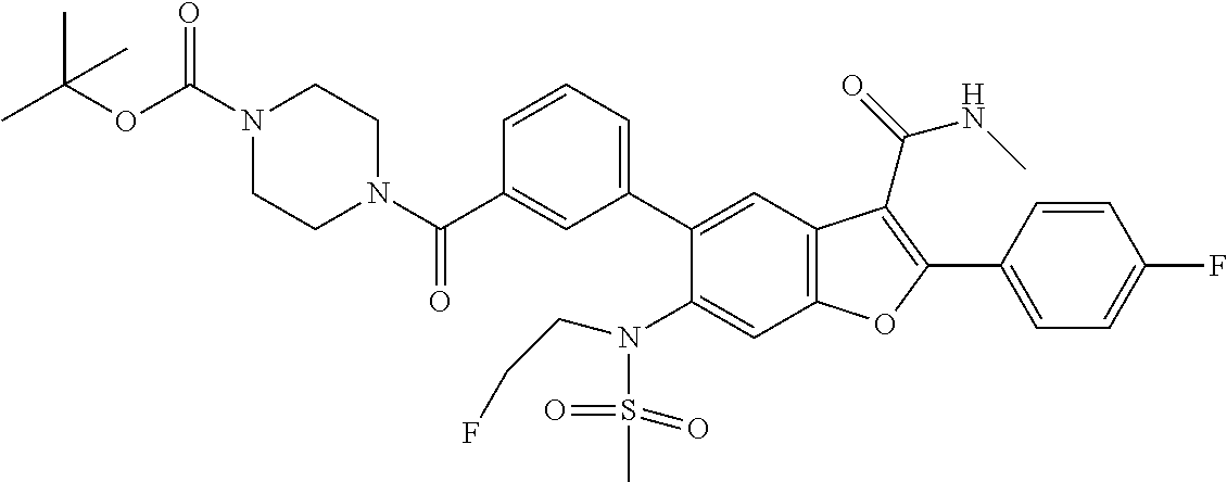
C1=CC=C(C2=CC3=C(C=C2N(S(C)(=O)=O)CCF)OC(C2=CC=C(F)C=C2)=C3C(NC)=O)C=C1C(N1CCN(C(OC(C)(C)C)=O)CC1)=O
